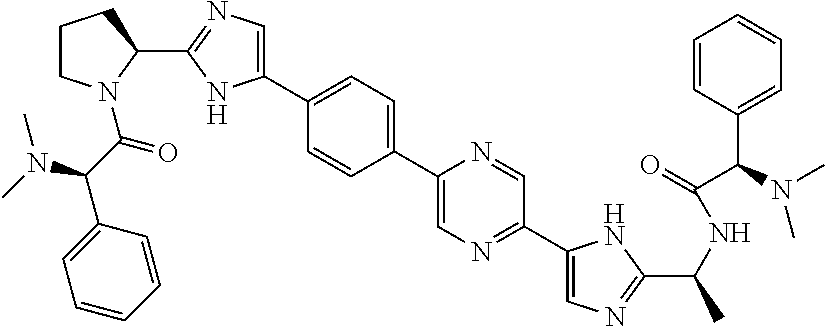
C1(C2N(C(C(C3=CC=CC=C3)N(C)C)=O)CCC2)=NC=C(C2=CC=C(C3=CN=C(C4=CN=C(C(C)NC(=O)C(C5=CC=CC=C5)N(C)C)N4)C=N3)C=C2)N1
